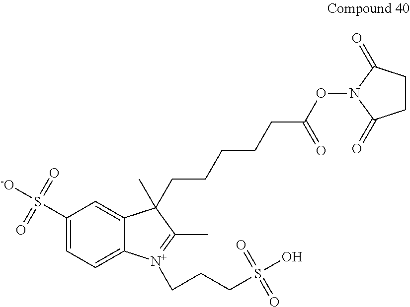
C1(S([-O])(=O)=O)=CC=C2C(=C1)C(C)(CCCCCC(ON1C(=O)CCC1=O)=O)C(C)=[N+]2CCCS(O)(=O)=O
